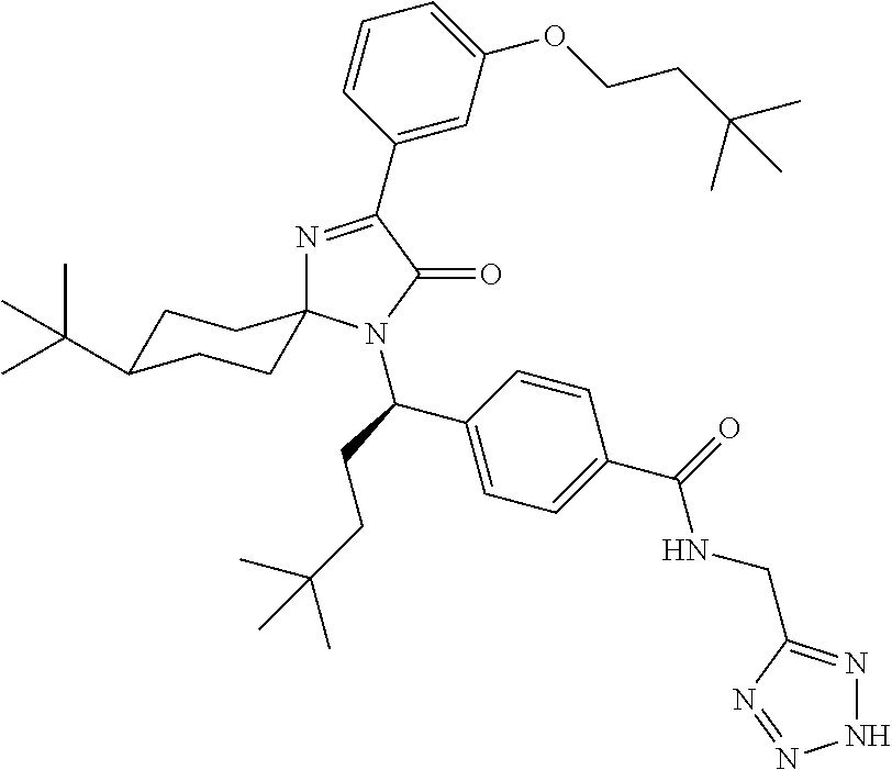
N1=C(C2=CC(OCCC(C)(C)C)=CC=C2)C(=O)N(C(CCC(C)(C)C)C2=CC=C(C(=O)NCC3=NNN=N3)C=C2)C12CCC(C(C)(C)C)CC2
